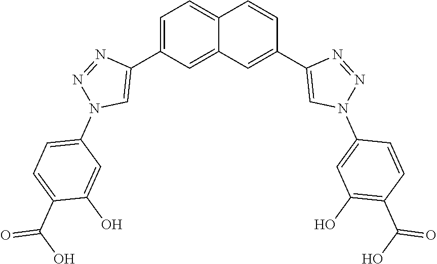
C1=C(C2=CN(C3=CC=C(C(O)=O)C(O)=C3)N=N2)C=C2C(=C1)C=CC(C1=CN(C3=CC(O)=C(C(O)=O)C=C3)N=N1)=C2
